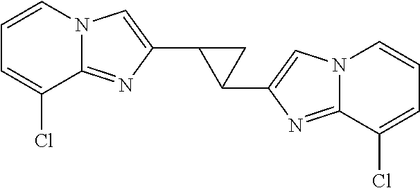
C12=NC(C3C(C4=CN5C(=N4)C(Cl)=CC=C5)C3)=CN1C=CC=C2Cl
